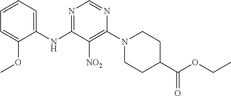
N1=C(NC2=CC=CC=C2OC)C([NO2])=C(N2CCC(C(OCC)=O)CC2)N=C1
